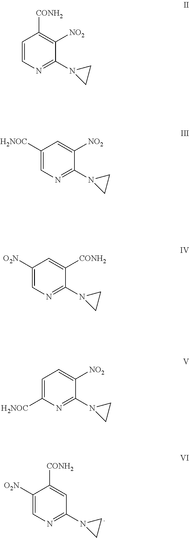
C1([O2N])=CN=C(N2CC2)C=C1[CONH2].C1=CN=C(N2CC2)C([NO2])=C1[CONH2].C1([H2NOC])=CN=C(N2CC2)C([NO2])=C1.C1([O2N])=CN=C(N2CC2)C([CONH2])=C1.C1=C([H2NOC])N=C(N2CC2)C([NO2])=C1
